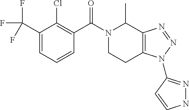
C1(C(F)(F)F)=CC=CC(C(N2CCC3=C(C2C)N=NN3C2=NNC=C2)=O)=C1Cl
